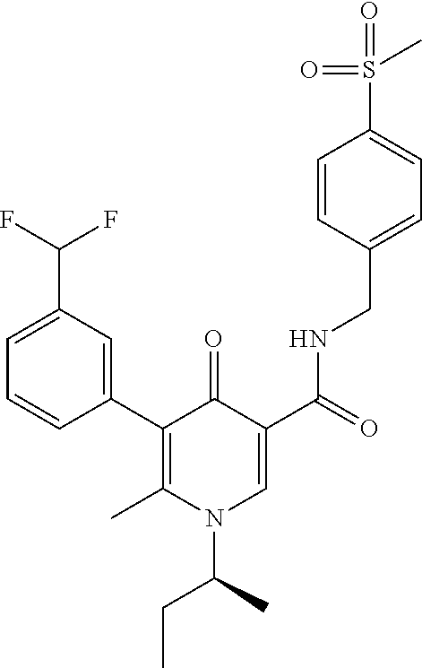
C1=CC(C2=C(C)N(C(C)CC)C=C(C(=O)NCC3=CC=C(S(C)(=O)=O)C=C3)C2=O)=CC(C(F)F)=C1
